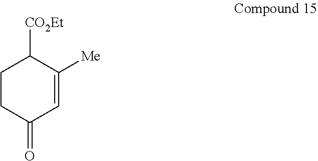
C1CC(=O)C=C([Me])C1[CO2Et]
